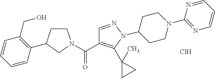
C1CC(C2=C(CO)C=CC=C2)CN1C(C1=C(C2(C)CC2)N(C2CCN(C3=NC=CC=N3)CC2)N=C1)=O.Cl
